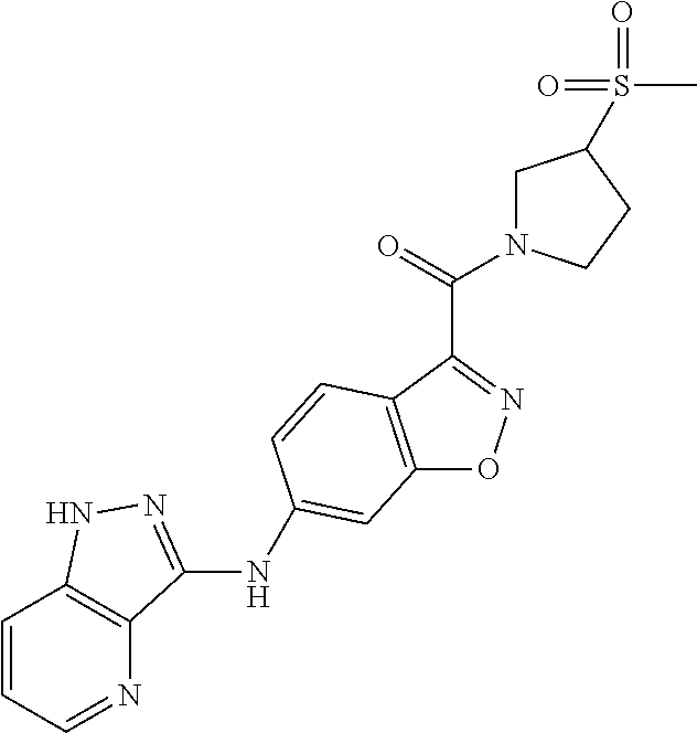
C12=C(C(C(=O)N3CC(S(C)(=O)=O)CC3)=NO1)C=CC(NC1=NNC3=C1N=CC=C3)=C2
